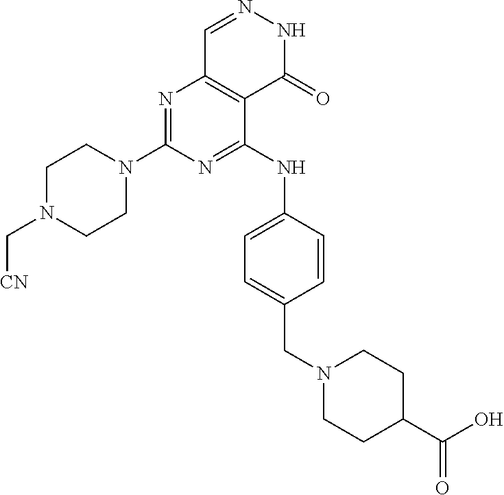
C1N(C2=NC3=C(C(NC4=CC=C(CN5CCC(C(O)=O)CC5)C=C4)=N2)C(=O)NN=C3)CCN(C[CN])C1
